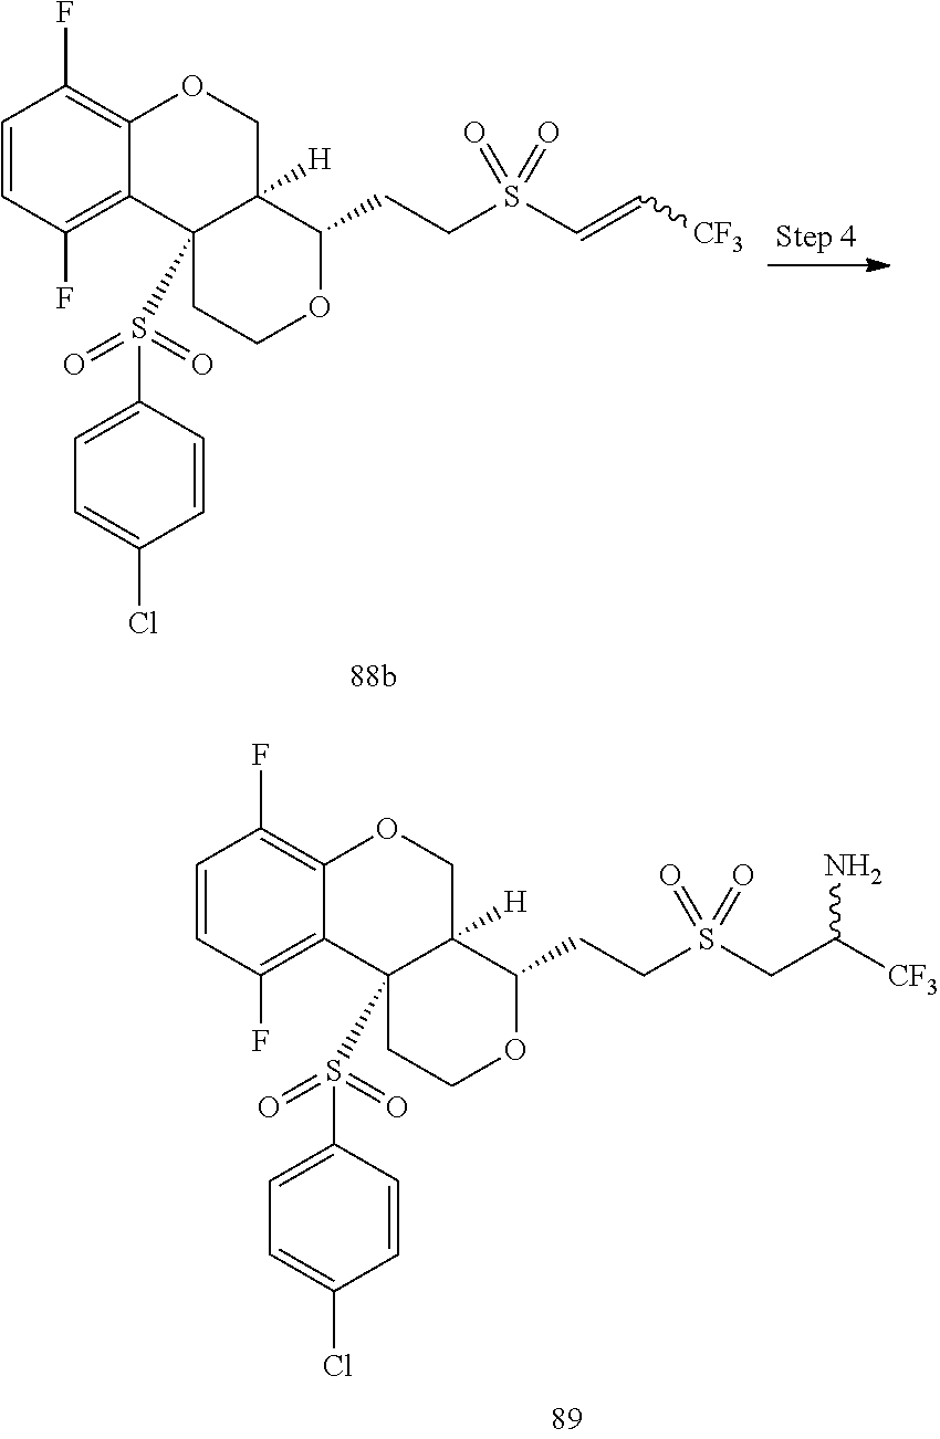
C1=CC(F)=C2C(=C1F)OCC1([H])C2(S(C2=CC=C(Cl)C=C2)(=O)=O)CCOC1CCS(CC([CF3])N)(=O)=O.C1=CC(F)=C2C(=C1F)OCC1([H])C2(S(C2=CC=C(Cl)C=C2)(=O)=O)CCOC1CCS(C=C[CF3])(=O)=O
